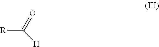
[R]C(=O)[H]
